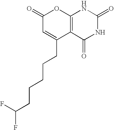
C12=C(C(=O)NC(=O)N1)C(CCCCCC(F)F)=CC(=O)O2
